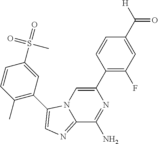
C12=NC=C(C3=C(C)C=CC(S(=O)(=O)C)=C3)N1C=C(C1=C(F)C=C(C(=O)[H])C=C1)N=C2N
